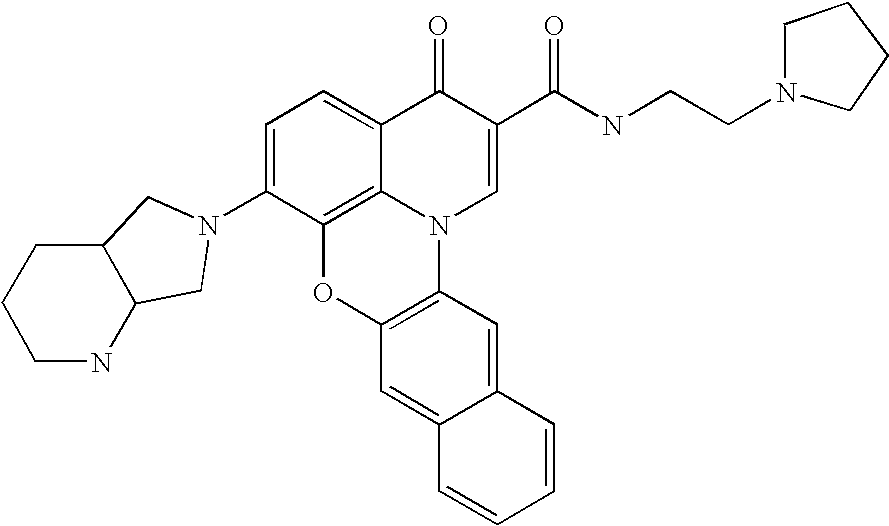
C1=C(N2CC3C(C2)CCCN3)C2=C3C(=C1)C(=O)C(C(NCCN1CCCC1)=O)=CN3C1=C(O2)C=C2C(=C1)C=CC=C2
